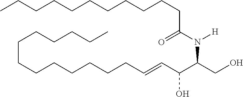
CCCCCCCCCCCC(N([H])C(CO)C(C=CCCCCCCCCCCCCC)O)=O
